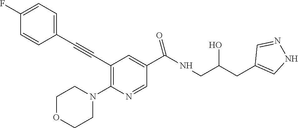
C1(C#CC2=C(N3CCOCC3)N=CC(C(NCC(CC3=CNN=C3)O)=O)=C2)=CC=C(F)C=C1
